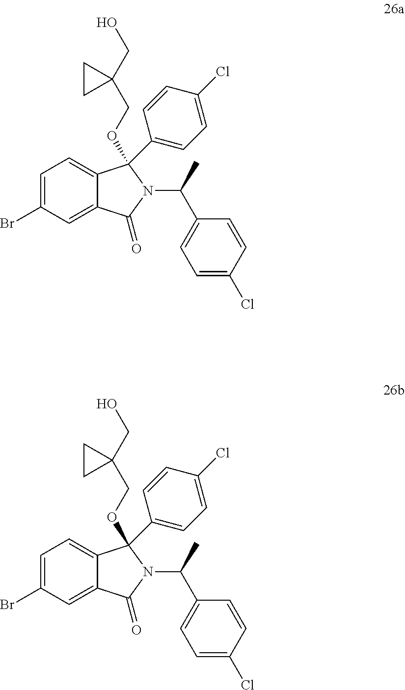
C1=C(Br)C=C2C(=C1)C(C1=CC=C(Cl)C=C1)(OCC1(CO)CC1)N(C(C1=CC=C(Cl)C=C1)C)C2=O.C1=C(Br)C=C2C(=C1)C(C1=CC=C(Cl)C=C1)(OCC1(CO)CC1)N(C(C1=CC=C(Cl)C=C1)C)C2=O
